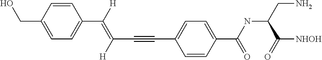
C1=CC(CO)=CC=C1C(=C(C#CC1=CC=C(C(NC(CN)C([NHOH])=O)=O)C=C1)[H])[H]
